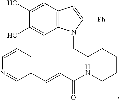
C12=C(C=C(O)C(O)=C1)C=C([Ph])N2CCCCCCNC(C=CC1=CC=CN=C1)=O
